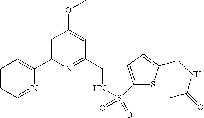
C1=CC=NC(C2=CC(OC)=CC(CNS(=O)(=O)C3=CC=C(CNC(C)=O)S3)=N2)=C1
